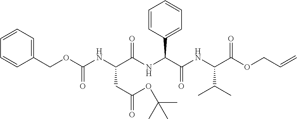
C1(C(C(NC(C(OCC=C)=O)C(C)C)=O)NC(C(NC(OCC2=CC=CC=C2)=O)CC(=O)OC(C)(C)C)=O)=CC=CC=C1
